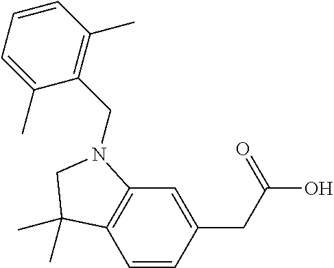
C1=CC(CC(=O)O)=CC2=C1C(C)(C)CN2CC1=C(C)C=CC=C1C
